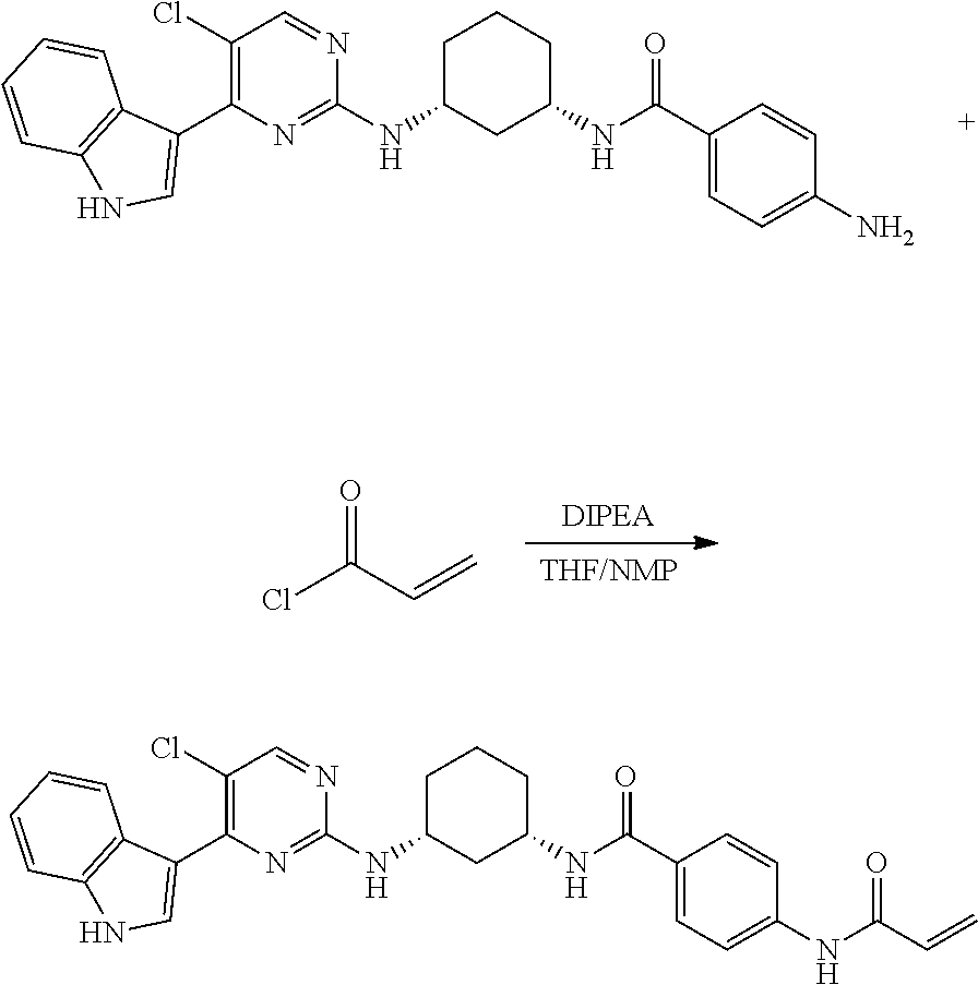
C1C(NC2=NC(C3=CNC4=C3C=CC=C4)=C(Cl)C=N2)CC(NC(C2=CC=C(N)C=C2)=O)CC1.[DIPEA].[THF/NMP].ClC(C=C)=O.C1C(NC2=NC(C3=CNC4=C3C=CC=C4)=C(Cl)C=N2)CC(NC(C2=CC=C(NC(C=C)=O)C=C2)=O)CC1
